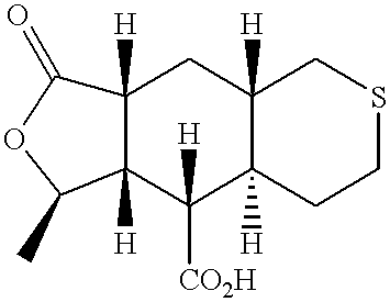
C12([H])C([H])(C([CO2H])([H])C3([H])C([H])(C1)CSCC3)C(C)OC2=O
